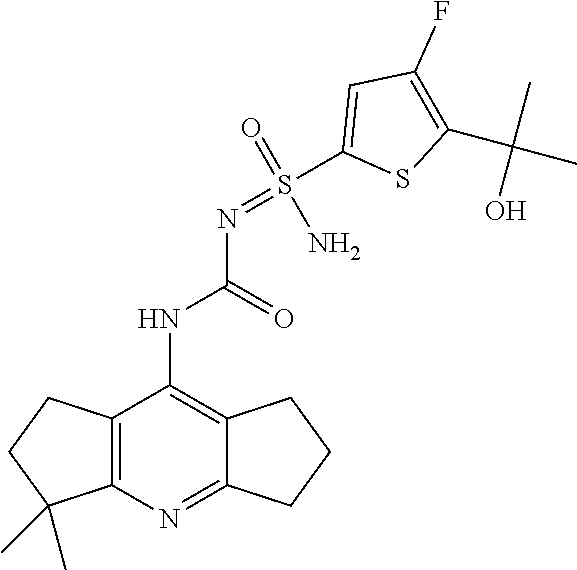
O=S(N)(=NC(NC1=C2C(=NC3=C1CCC3(C)C)CCC2)=O)C1=CC(F)=C(C(C)(C)O)S1
